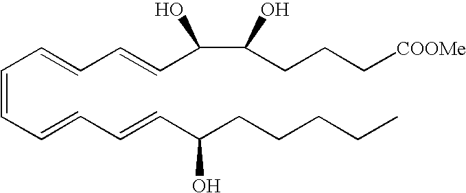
C(=CC=CC=CC(CCCCC)O)C=CC=CC(C(CCC[COOMe])O)O
